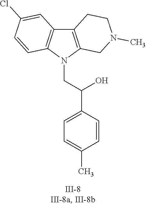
N1(CC(C2=CC=C(C)C=C2)O)C2=C(C3=C1C=CC(Cl)=C3)CCN(C)C2
